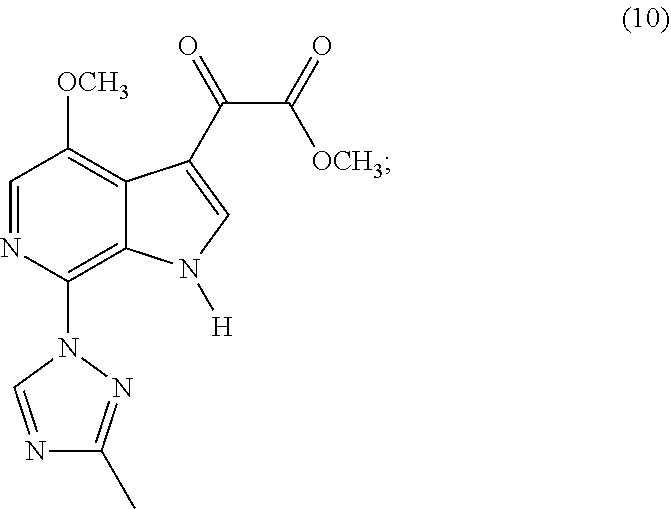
C1=NC(N2C=NC(C)=N2)=C2C(=C1[OCH3])C(C(=O)C(=O)[OCH3])=CN2[H]
